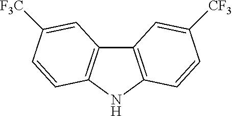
C12=C(NC3=C1C=C([F3C])C=C3)C=CC([CF3])=C2
